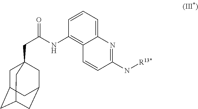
C1C2CC3CC(CC1(CC(NC1=C4C(=CC=C1)N=C(N[R13*])C=C4)=O)C3)C2
